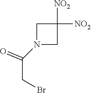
C1N(C(CBr)=O)CC1([NO2])[NO2]
